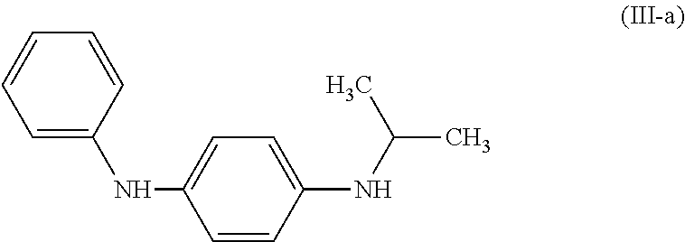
C1=CC=C(NC2=CC=C(NC(C)C)C=C2)C=C1
